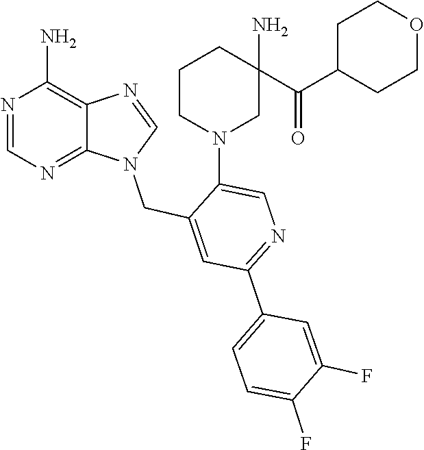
N1(CC2=CC(C3=CC=C(F)C(F)=C3)=NC=C2N2CC(N)(C(=O)C3CCOCC3)CCC2)C=NC2=C(N)N=CN=C12
